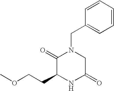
C1=CC(CN2C(=O)C(CCOC)NC(=O)C2)=CC=C1
